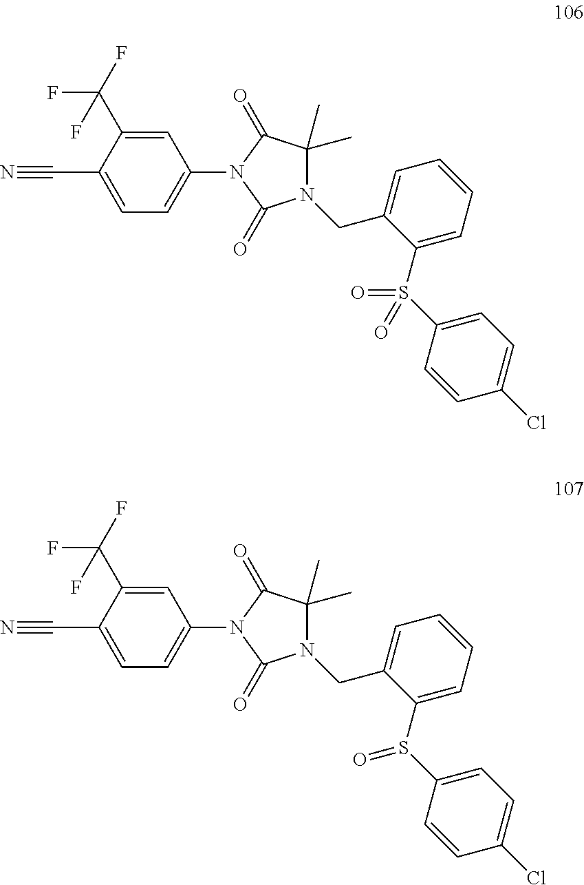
N1(CC2=CC=CC=C2S(C2=CC=C(Cl)C=C2)(=O)=O)C(C)(C)C(=O)N(C2=CC=C(C#N)C(C(F)(F)F)=C2)C1=O.N1(CC2=CC=CC=C2S(C2=CC=C(Cl)C=C2)=O)C(C)(C)C(=O)N(C2=CC=C(C#N)C(C(F)(F)F)=C2)C1=O
